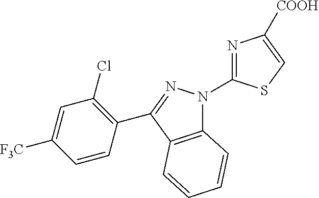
C12=C(C(C3=C(Cl)C=C([F3C])C=C3)=NN1C1=NC([COOH])=CS1)C=CC=C2
